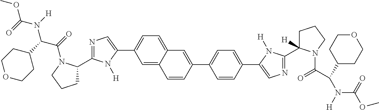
C1=CC(C2=CC=C(C3=CN=C(C4([H])CCCN4C(C(C4CCOCC4)N([H])C(=O)OC)=O)N3[H])C=C2)=CC2=CC=C(C3=CN=C(C4CCCN4C(=O)C(N(C(=O)OC)[H])C4CCOCC4)N3[H])C=C12
